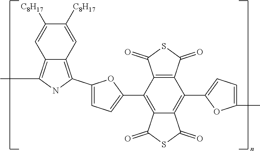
C1([C8H17])=CC2=C(C)NC(C3=CC=C(C4=C5C(=C(C6=CC=C(C)O6)C6=C4C(=O)SC6=O)C(=O)SC5=O)O3)=C2C=C1[C8H17]
